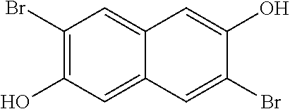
C1(Br)=C(O)C=C2C(=C1)C=C(O)C(Br)=C2
